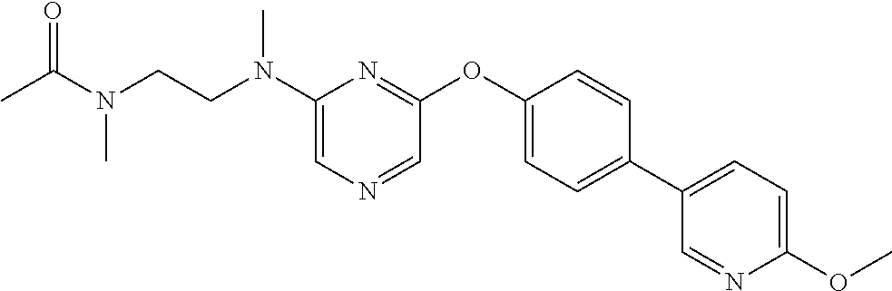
CC(N(C)CCN(C)C1=CN=CC(OC2=CC=C(C3=CC=C(OC)N=C3)C=C2)=N1)=O
